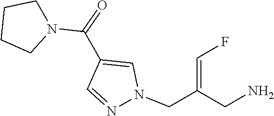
C1CCN(C(C2=CN(CC(=CF)CN)N=C2)=O)C1
